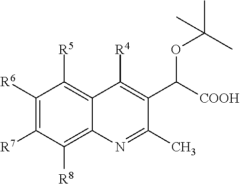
C1([R6])=C([R7])C([R8])=C2C(=C1[R5])C([R4])=C(C([COOH])OC(C)(C)C)C(C)=N2
